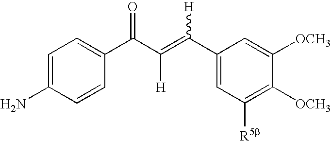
C1=C(N)C=CC(C(C(=C(C2=CC([R5b])=C([OCH3])C([OCH3])=C2)[H])[H])=O)=C1
